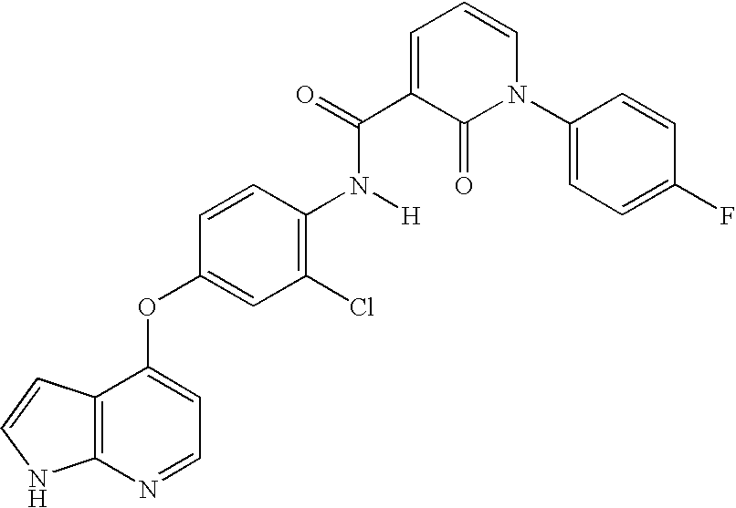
O(C1=CC=NC2=C1C=CN2)C1=CC(Cl)=C(N([H])C(C2=CC=CN(C3=CC=C(F)C=C3)C2=O)=O)C=C1
